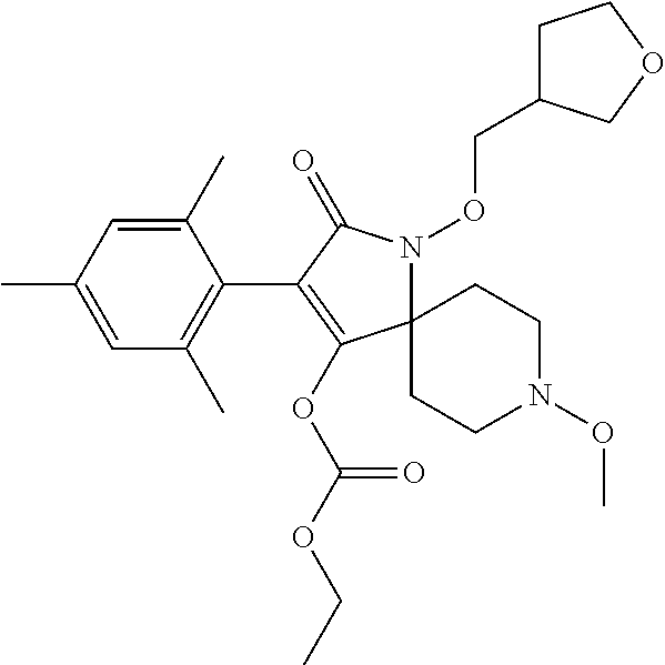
C1(C)=CC(C)=CC(C)=C1C1=C(OC(OCC)=O)C2(N(OCC3CCOC3)C1=O)CCN(OC)CC2
